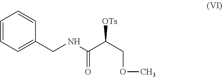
C(=O)(NCC1=CC=CC=C1)C([OTs])COC
